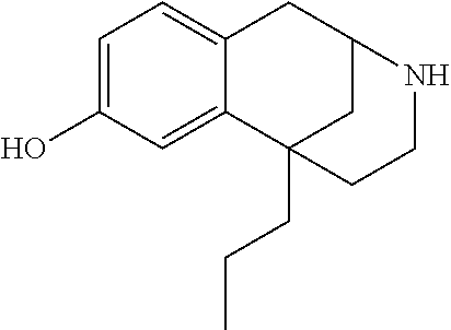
C1=C(O)C=C2C(=C1)CC1CC2(CCC)CCN1
